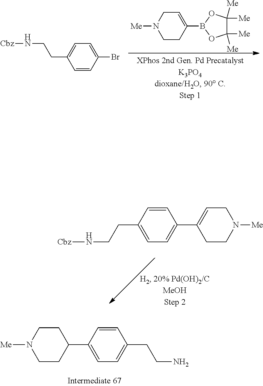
C1=CC(Br)=CC=C1CCN[Cbz].C1([Me])([Me])C([Me])([Me])OB(C2=CCN([Me])CC2)O1.C1=CC(CCN[Cbz])=CC=C1C1=CCN([Me])CC1.C1=CC(C2CCN([Me])CC2)=CC=C1CCN
